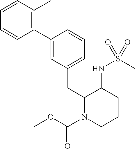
C1(C2=CC(CC3N(C(OC)=O)CCCC3NS(C)(=O)=O)=CC=C2)=C(C)C=CC=C1
